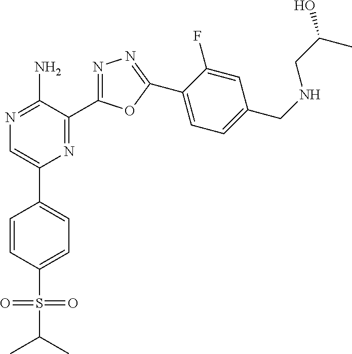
N1=C(C2=NC(C3=CC=C(S(C(C)C)(=O)=O)C=C3)=CN=C2N)OC(C2=CC=C(CNCC(O)C)C=C2F)=N1
